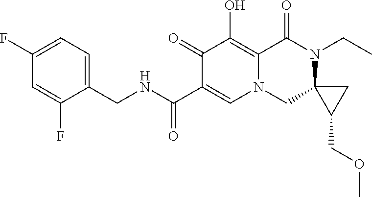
C1(F)=CC=C(CNC(C2=CN3C(=C(O)C2=O)C(=O)N(CC)C2(C3)C(COC)C2)=O)C(F)=C1
